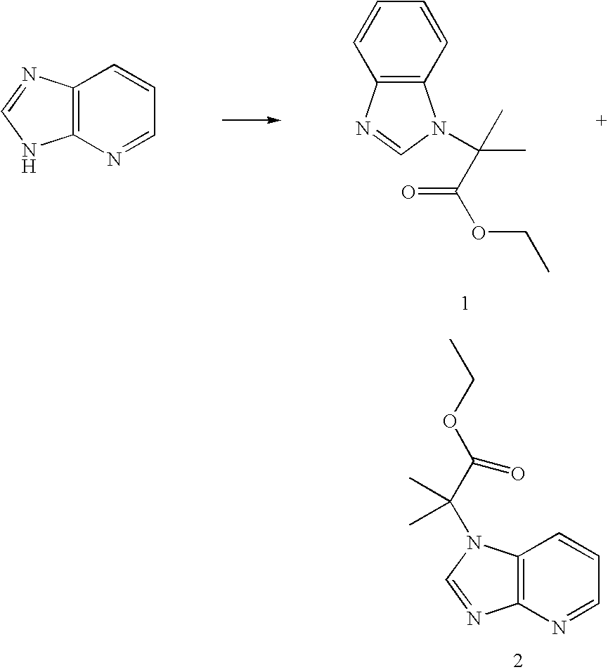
C12=C(N=CC=C1)NC=N2.C12=C(C=CC=C1)N(C(C)(C(OCC)=O)C)C=N2.C12=C(N=CC=C1)N=CN2C(C(OCC)=O)(C)C
